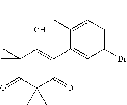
C1(C)(C)C(=O)C(C)(C)C(=O)C(C2=CC(Br)=CC=C2CC)=C1O
